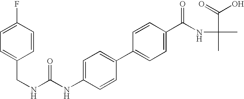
C1(C2=CC=C(NC(NCC3=CC=C(F)C=C3)=O)C=C2)=CC=C(C(NC(C(=O)O)(C)C)=O)C=C1
